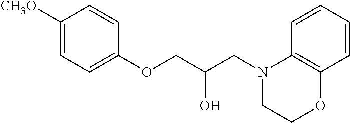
C1([CH3O])=CC=C(OCC(CN2CCOC3=C2C=CC=C3)O)C=C1
